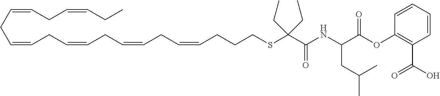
O=C(NC(C(OC1=C(C(O)=O)C=CC=C1)=O)CC(C)C)C(CC)(CC)SCCCC=CCC=CCC=CCC=CCC=CCC=CCC
